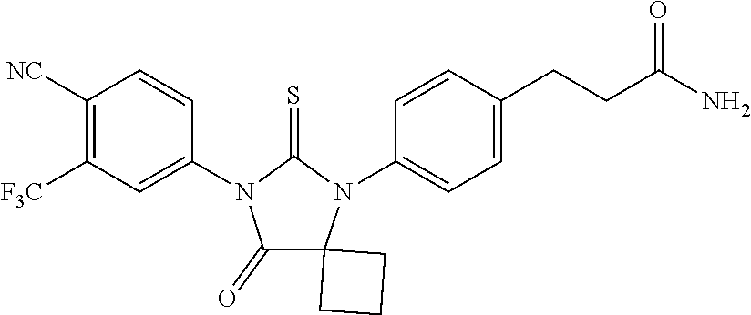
C1([NC])=C([F3C])C=C(N2C(=S)N(C3=CC=C(CCC(N)=O)C=C3)C3(CCC3)C2=O)C=C1
